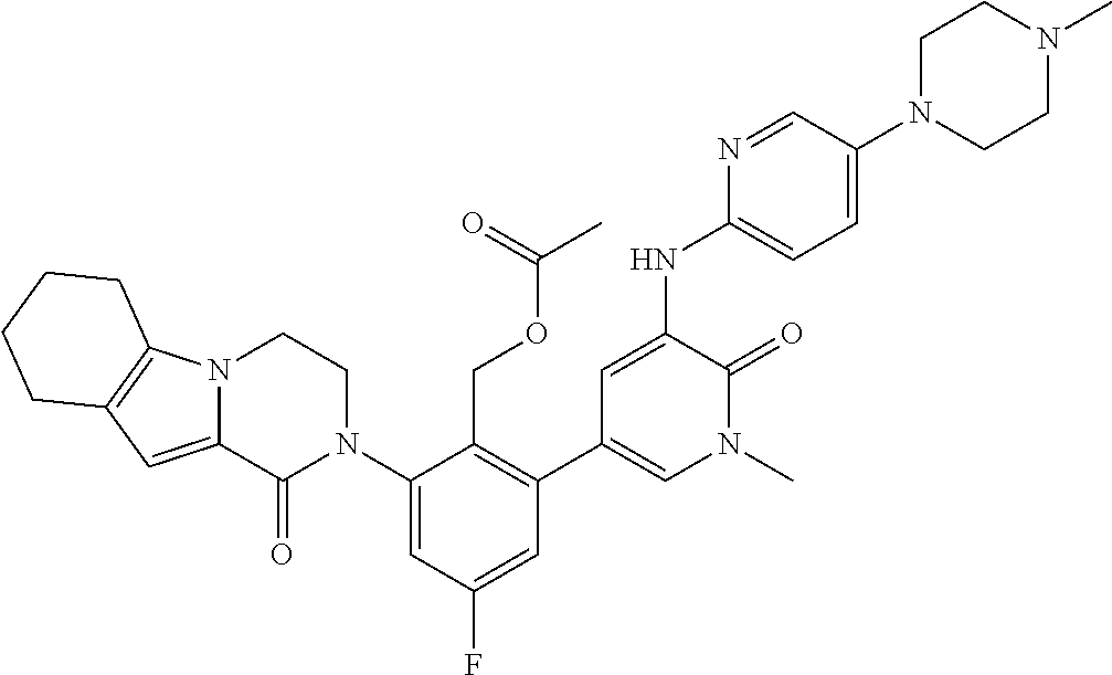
N(C1=CC(C2=C(COC(C)=O)C(N3CCN4C(=CC5=C4CCCC5)C3=O)=CC(F)=C2)=CN(C)C1=O)C1=CC=C(N2CCN(C)CC2)C=N1
